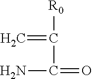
C=C([R0])C(N)=O
